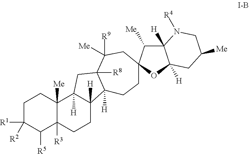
C1C([R1])([R2])C([R5])C2([R3])C([Me])(C1)C1([H])C([H])(CC2)C2([H])C([R8])(C1)C([R9])([Me])CC1(CC2)C([Me])C2([H])C([H])(O1)CC([Me])CN2[R4]
